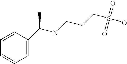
C1=CC(C(NCCCS(O)(=O)=O)C)=CC=C1
